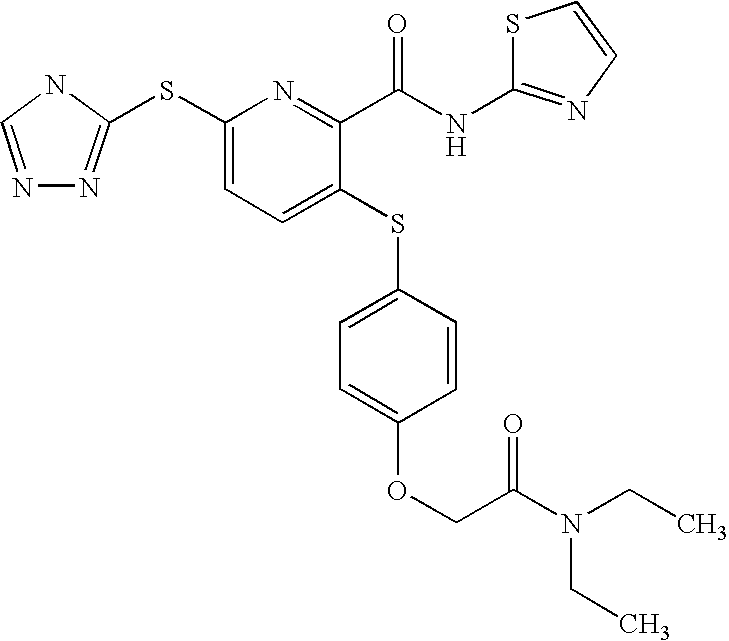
N1=CNC(SC2=CC=C(SC3=CC=C(OCC(N(CC)CC)=O)C=C3)C(C(NC3=NC=CS3)=O)=N2)=N1
